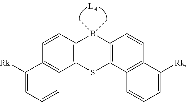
C1=CC2=C(C3=C1C([Rk])=CC=C3)SC1=C(B2(C)C)C=CC2=C1C=CC=C2[Rk]
